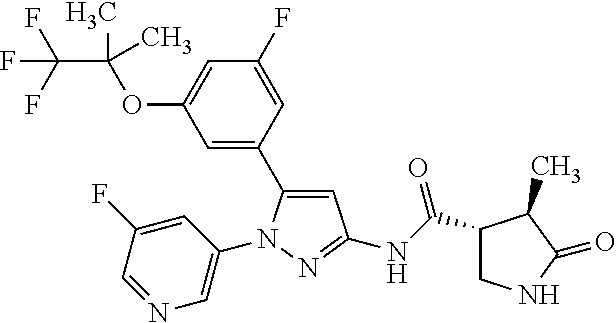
C1(C(NC2=NN(C3=CN=CC(F)=C3)C(C3=CC(OC(C)(C(F)(F)F)C)=CC(F)=C3)=C2)=O)CNC(=O)C1C
